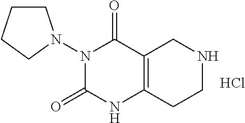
N1(N2CCCC2)C(=O)NC2=C(C1=O)CNCC2.Cl
